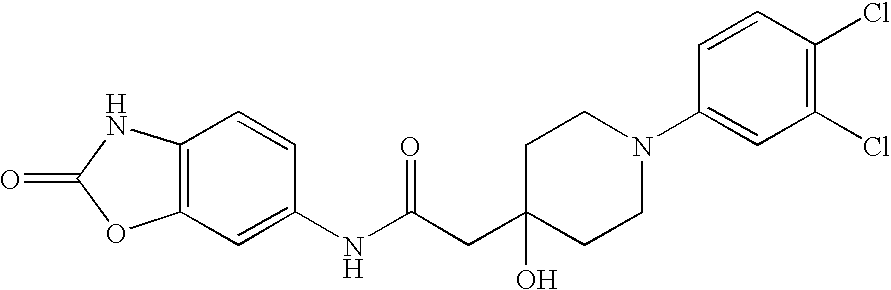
O=C1OC2=C(N1)C=CC(NC(CC1(O)CCN(C3=CC(Cl)=C(Cl)C=C3)CC1)=O)=C2
